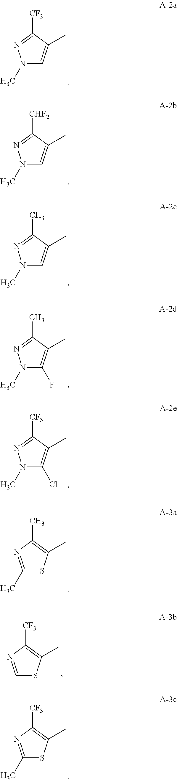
N1(C)C=C(C)C([CF3])=N1.N1(C)C=C(C)C([CHF2])=N1.N1(C)C=C(C)C(C)=N1.N1(C)C(F)=C(C)C(C)=N1.N1(C)C(Cl)=C(C)C([CF3])=N1.C1(C)=NC(C)=C(C)S1.C1=NC([CF3])=C(C)S1.C1(C)=NC([CF3])=C(C)S1
